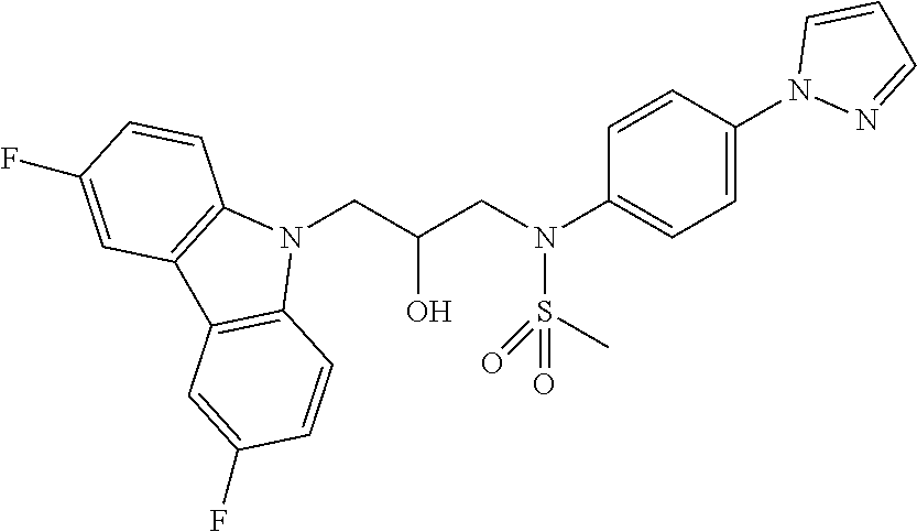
N1(CC(CN(S(C)(=O)=O)C2=CC=C(N3N=CC=C3)C=C2)O)C2=C(C3=C1C=CC(F)=C3)C=C(F)C=C2
